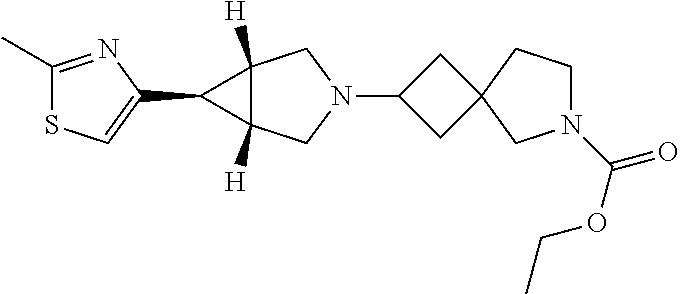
N1(C2CC3(C2)CN(C(=O)OCC)CC3)CC2([H])C([H])(C1)C2C1=CSC(C)=N1
